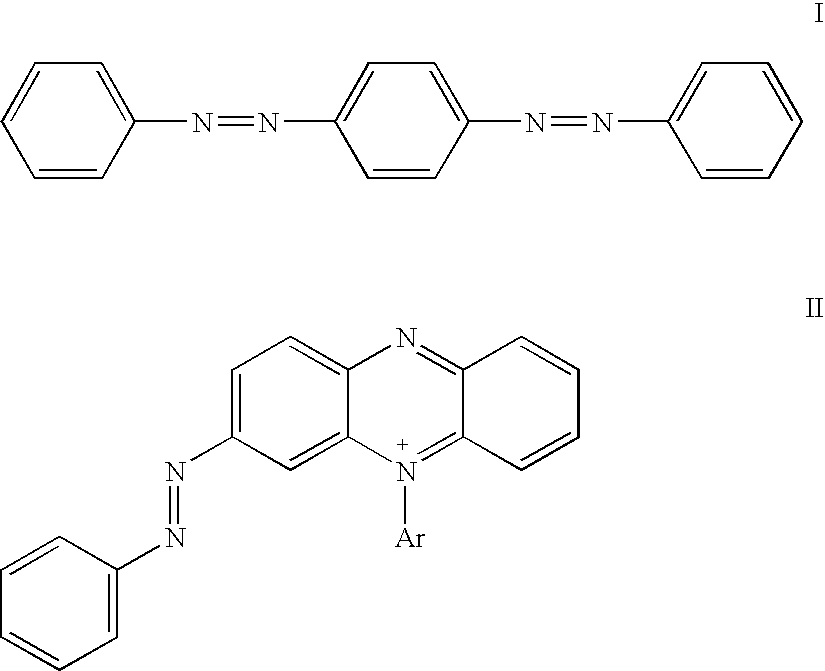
C1=C(N=NC2=CC=C3C(=C2)N([Ar])=C2C(=N3)C=CC=C2)C=CC=C1.C1=CC(N=NC2=CC=C(N=NC3=CC=CC=C3)C=C2)=CC=C1
